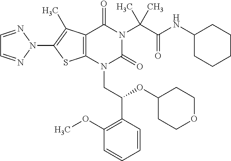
C12=C(C(C)=C(N3N=CC=N3)S1)C(=O)N(C(C(=O)NC1CCCCC1)(C)C)C(=O)N2CC(C1=C(OC)C=CC=C1)OC1CCOCC1
